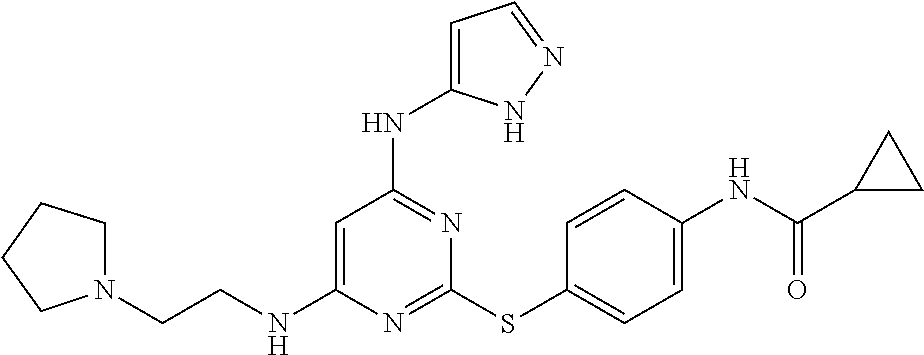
N1=C(SC2=CC=C(NC(C3CC3)=O)C=C2)N=C(NC2=CC=NN2)C=C1NCCN1CCCC1
